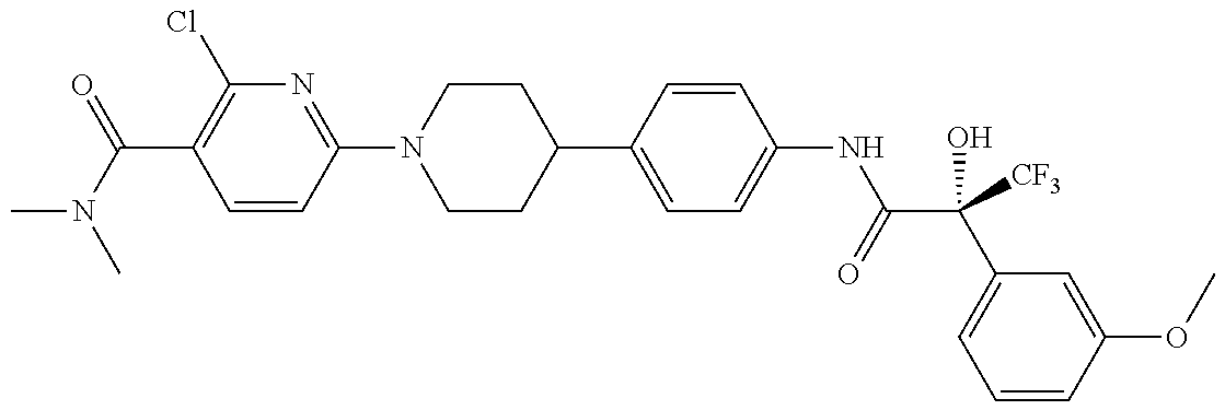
CN(C(=O)C1=C(Cl)N=C(N2CCC(C3=CC=C(NC(C(C4=CC=CC(OC)=C4)(O)[CF3])=O)C=C3)CC2)C=C1)C
